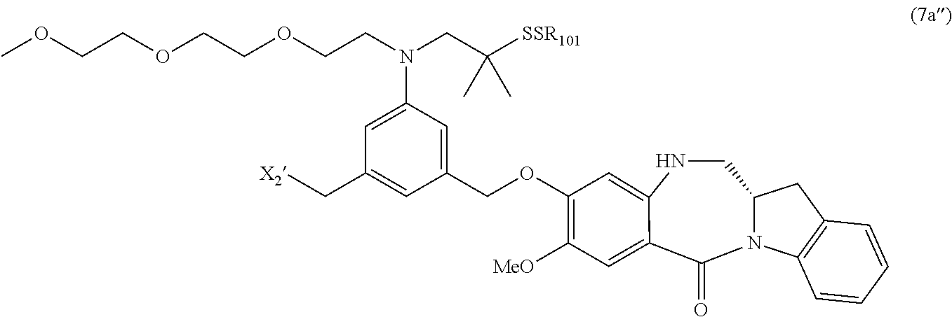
C(C1=CC(N(CCOCCOCCOC)CC([SSR101])(C)C)=CC(C[X2])=C1)OC1=C([MeO])C=C2C(=O)N3C(CNC2=C1)CC1=C3C=CC=C1
